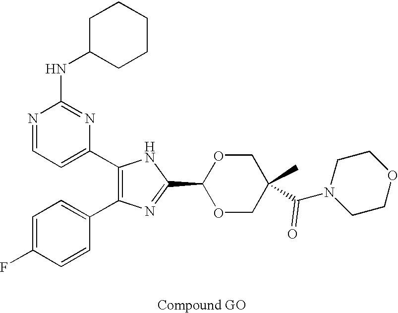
C1(C2=CC=NC(NC3CCCCC3)=N2)=C(C2=CC=C(F)C=C2)N=C(C2OCC(C(N3CCOCC3)=O)(C)CO2)N1
